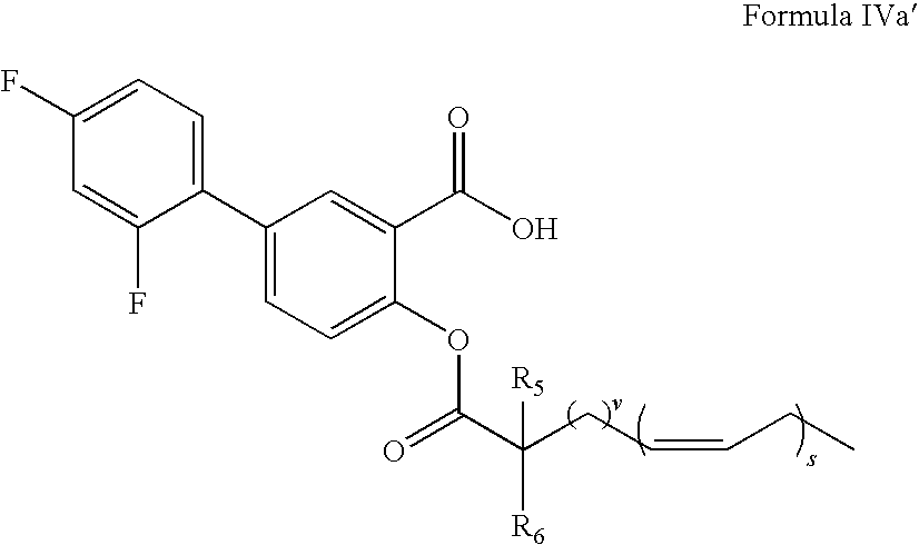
C1(C2=CC=C(OC(C(CC=CCC)([R6])[R5])=O)C(C(O)=O)=C2)=CC=C(F)C=C1F
